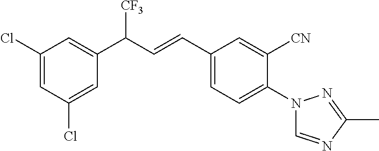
C1(C(C=CC2=CC=C(N3C=NC(C)=N3)C([CN])=C2)[CF3])=CC(Cl)=CC(Cl)=C1
